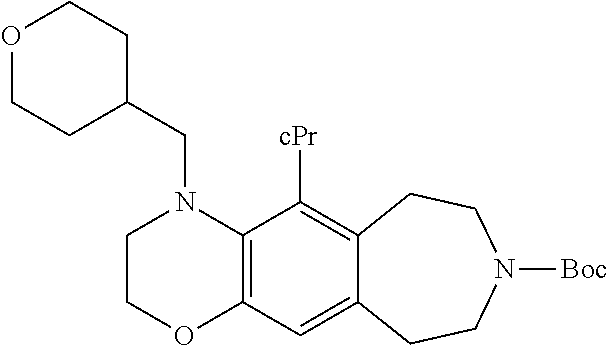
C1COC2=C(N1CC1CCOCC1)C([cPr])=C1C(=C2)CCN([Boc])CC1
